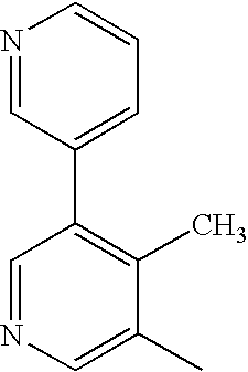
N1=CC(C2=C(C)C(C)=CN=C2)=CC=C1
